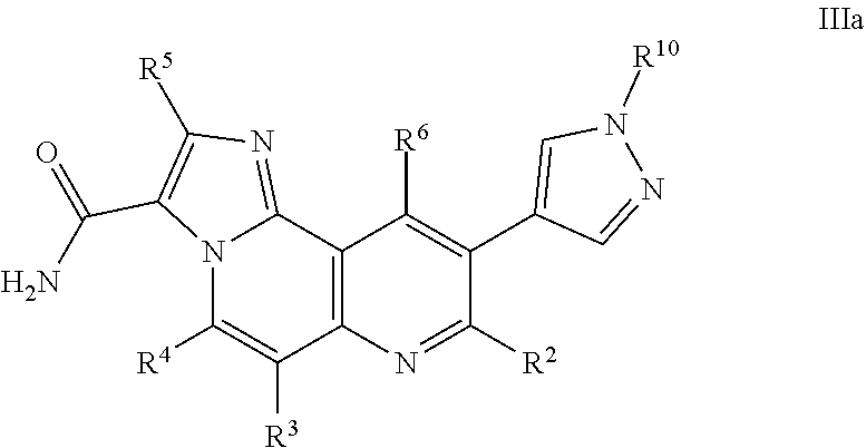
N1([R10])C=C(C2=C([R6])C3=C(C([R3])=C([R4])N4C(C(N)=O)=C([R5])N=C43)N=C2[R2])C=N1
